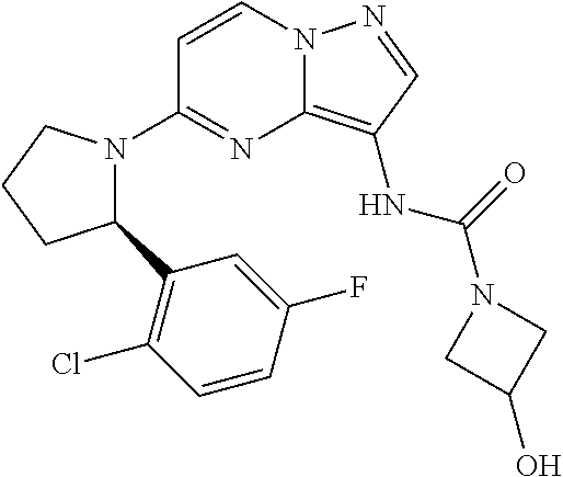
N12C(=C(NC(=O)N3CC(O)C3)C=N1)N=C(N1C(C3=C(Cl)C=CC(F)=C3)CCC1)C=C2
